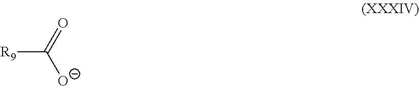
[R9]C(=O)[O-]
